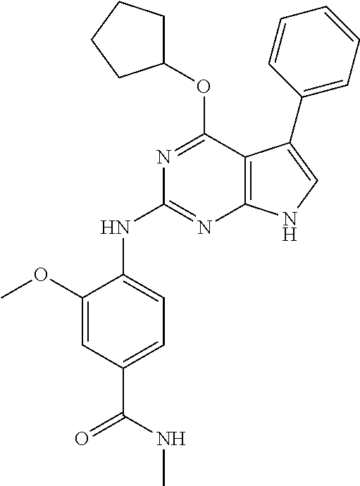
N1=C(OC2CCCC2)C2=C(N=C1NC1=CC=C(C(NC)=O)C=C1OC)NC=C2C1=CC=CC=C1
